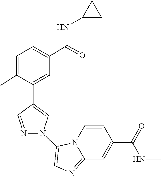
N12C(=NC=C1N1C=C(C3=CC(C(NC4CC4)=O)=CC=C3C)C=N1)C=C(C(=O)NC)C=C2
